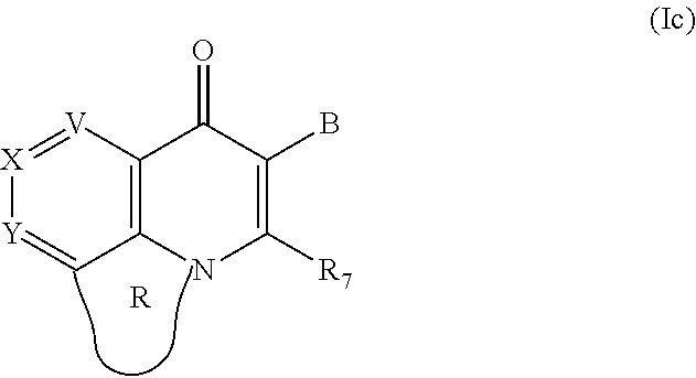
C12=C([V]=[X][Y]=C1)C(=O)C(B)=C([R7])N2.[R]
